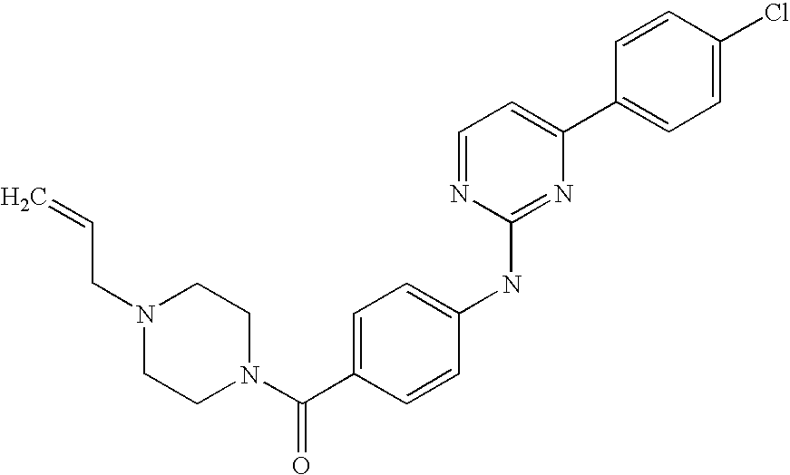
C1=CC(C2=CC=NC(NC3=CC=C(C(N4CCN(CC=C)CC4)=O)C=C3)=N2)=CC=C1Cl
